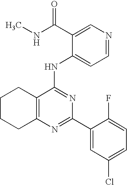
C12=C(C(NC3=CC=NC=C3C(NC)=O)=NC(C3=CC(Cl)=CC=C3F)=N1)CCCC2
